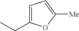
C1=C(CC)OC([Me])=C1
